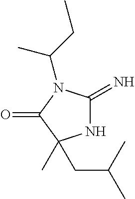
N1C(=N)N(C(CC)C)C(=O)C1(C)CC(C)C
